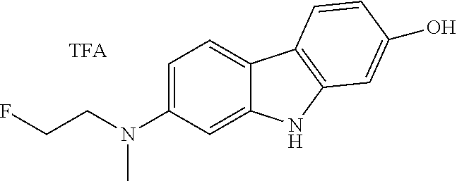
C1=C(N(CCF)C)C=C2C(=C1)C1=C(N2)C=C(O)C=C1
